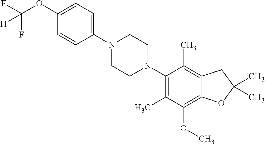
C1(OC(F)(F)[H])=CC=C(N2CCN(C3=C(C)C(OC)=C4C(=C3C)CC(C)(C)O4)CC2)C=C1
